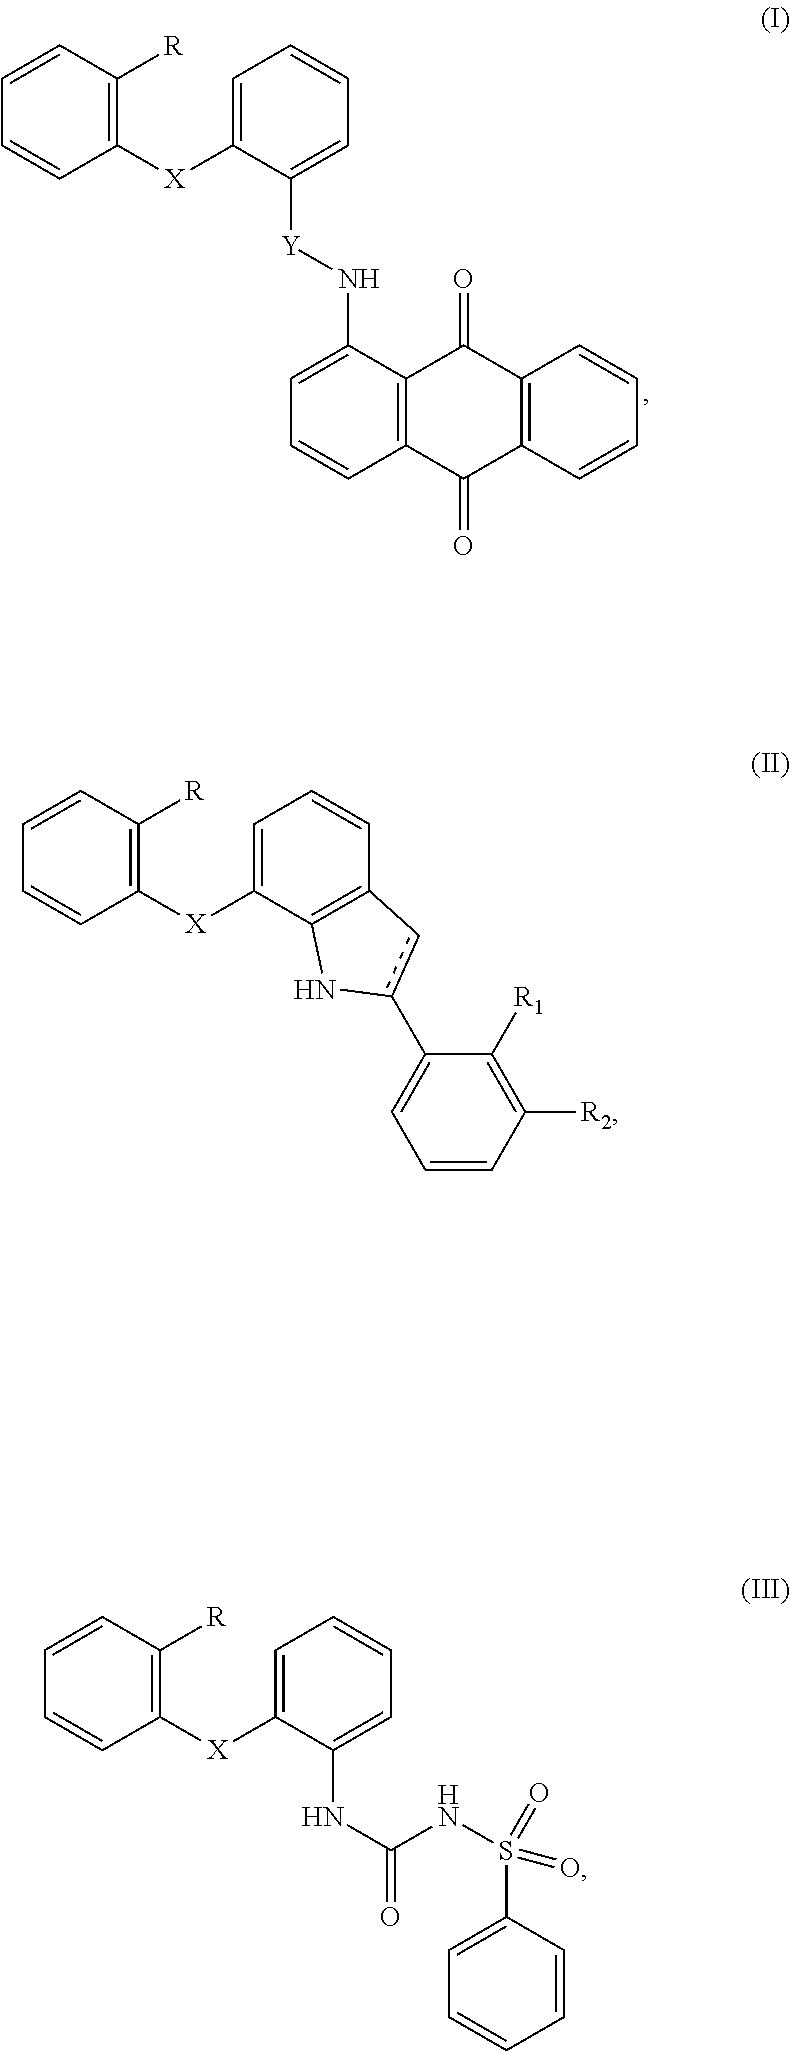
C1=CC([R])=C([X]C2=CC=CC=C2[Y]NC2=CC=CC3=C2C(=O)C2=C(C3=O)C=CC=C2)C=C1.C1=CC([R])=C([X]C2=CC=CC3=C2Nc(C2=CC=CC([R2])=C2[R1])c3)C=C1.C1=CC([R])=C([X]C2=CC=CC=C2NC(=O)NS(C2=CC=CC=C2)(=O)=O)C=C1
